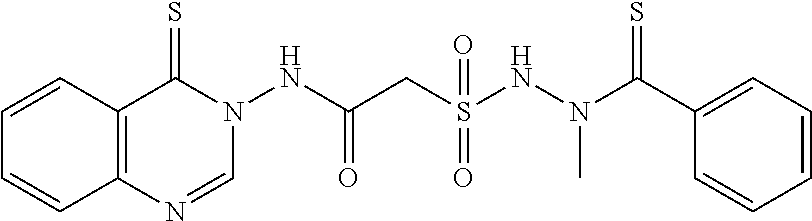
C12=C(C(=S)N(NC(CS(NN(C(C3=CC=CC=C3)=S)C)(=O)=O)=O)C=N1)C=CC=C2
